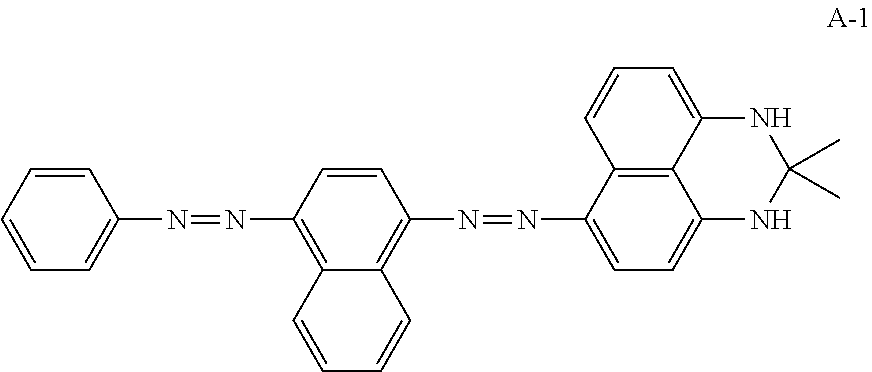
C1=CC=CC=C1N=NC1=C2C(=C(N=NC3=CC=C4C5=C3C=CC=C5NC(C)(C)N4)C=C1)C=CC=C2
